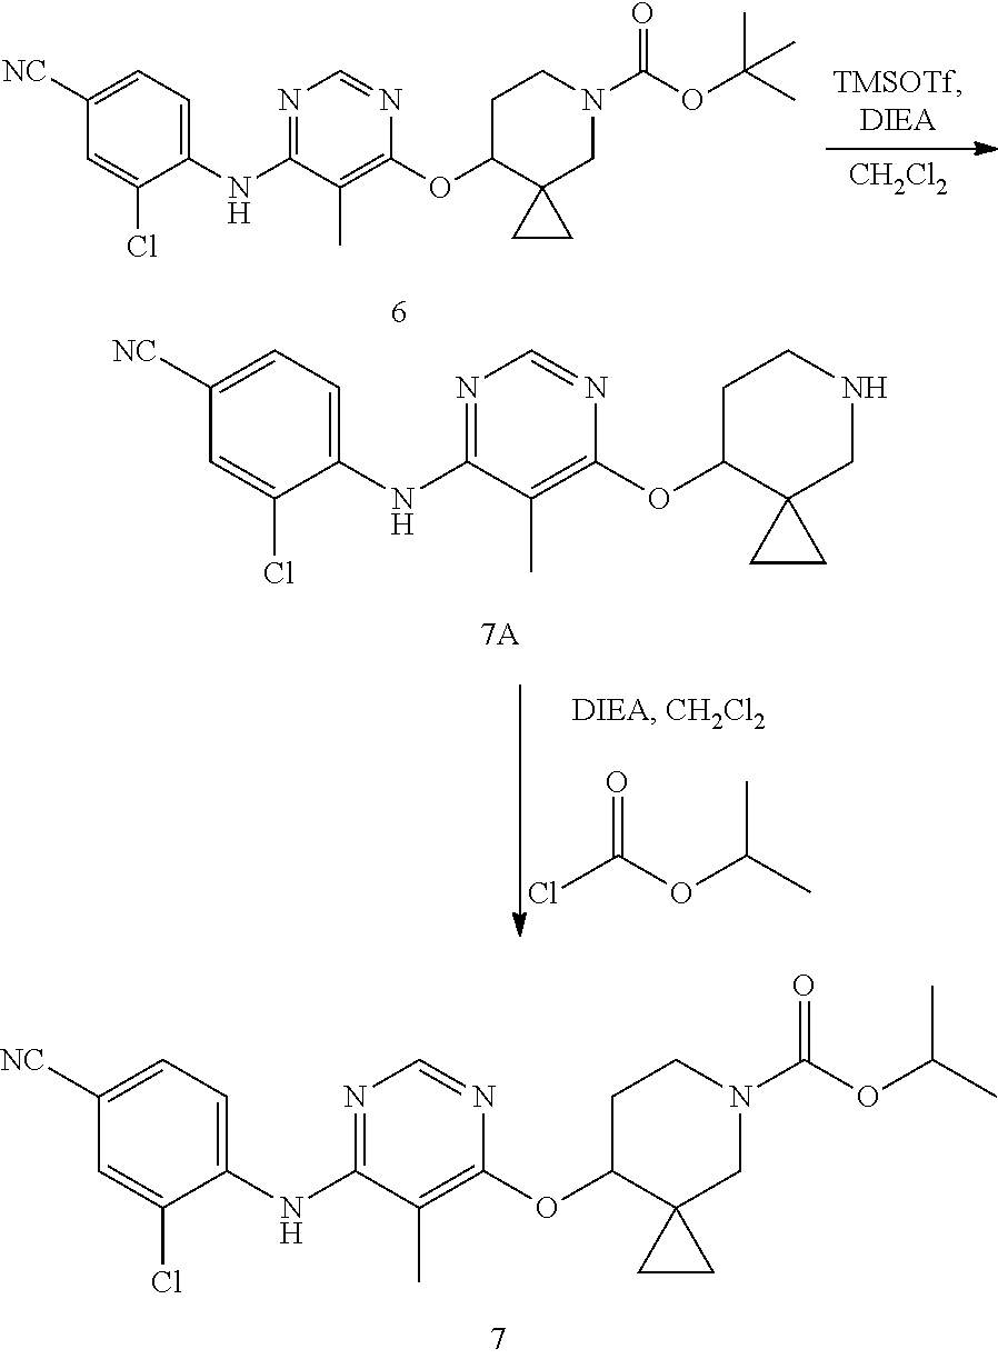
C1(NC2=NC=NC(OC3C4(CN(C(OC(C)C)=O)CC3)CC4)=C2C)=CC=C([NC])C=C1Cl.ClC(=O)OC(C)C.C1(NC2=NC=NC(OC3C4(CNCC3)CC4)=C2C)=CC=C([NC])C=C1Cl.[CH2Cl2].C1(NC2=NC=NC(OC3C4(CN(C(OC(C)(C)C)=O)CC3)CC4)=C2C)=CC=C([NC])C=C1Cl
